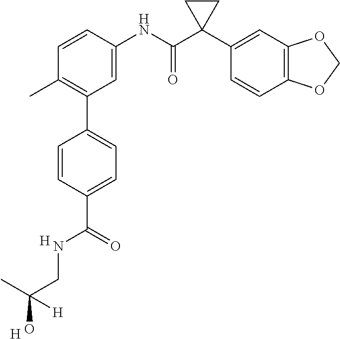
C1(C)=C(C2=CC=C(C(=O)NCC(O)([H])C)C=C2)C=C(NC(C2(C3=CC4=C(C=C3)OCO4)CC2)=O)C=C1.[H].[H]
